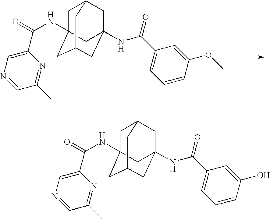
C1C2(NC(=O)C3=CN=CC(C)=N3)CC3CC(NC(C4=CC=CC(OC)=C4)=O)(CC1C3)C2.C1C2(NC(=O)C3=CN=CC(C)=N3)CC3CC(NC(C4=CC=CC(O)=C4)=O)(CC1C3)C2
